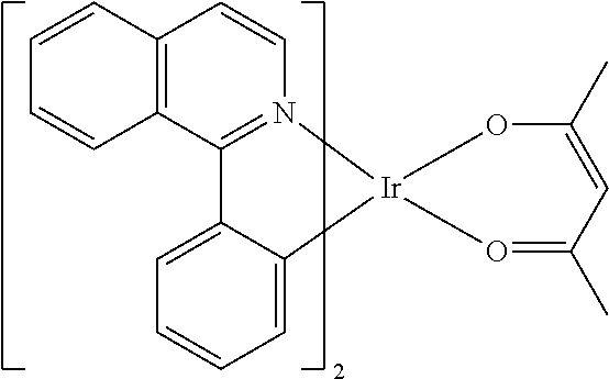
[Ir]12(OC(C)=CC(C)=O1)N1=C(C3=C(C=C1)C=CC=C3)C1=CC=CC=C21
